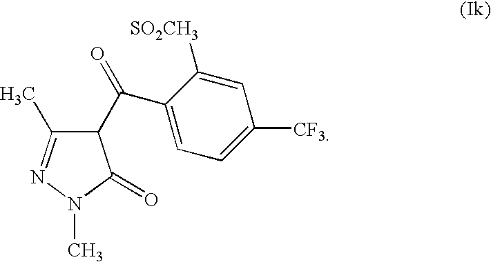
C1(C(=O)C2=CC=C([CF3])C=C2[SO2CH3])C(C)=NN(C)C1=O
